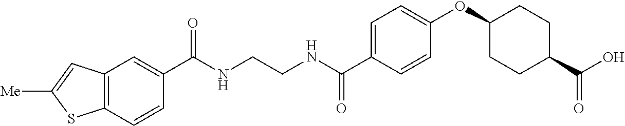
C(NCCNC(C1=CC=C(OC2CCC(C(=O)O)CC2)C=C1)=O)(=O)C1=CC2=C(C=C1)SC([Me])=C2
